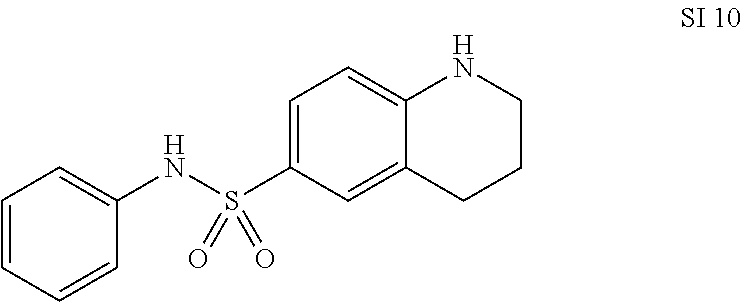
C1=C(S(NC2=CC=CC=C2)(=O)=O)C=C2C(=C1)NCCC2
